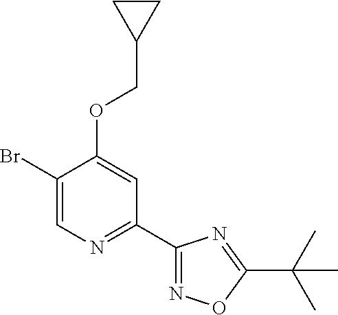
C1(Br)=CN=C(C2=NOC(C(C)(C)C)=N2)C=C1OCC1CC1
